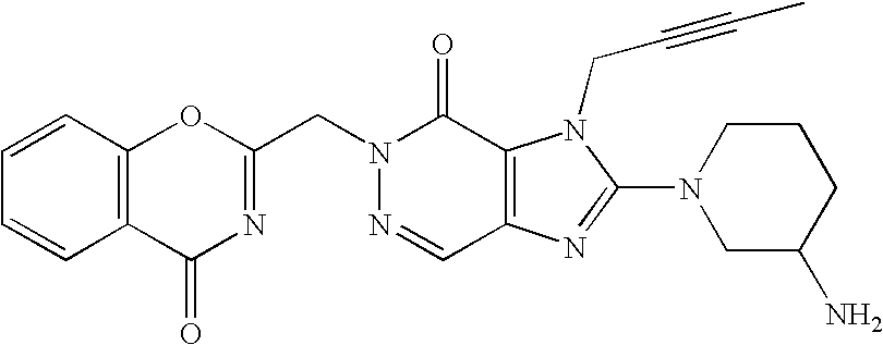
N1(CC2=NC(=O)C3=C(O2)C=CC=C3)N=CC2=C(C1=O)N(CC#CC)C(N1CC(N)CCC1)=N2
